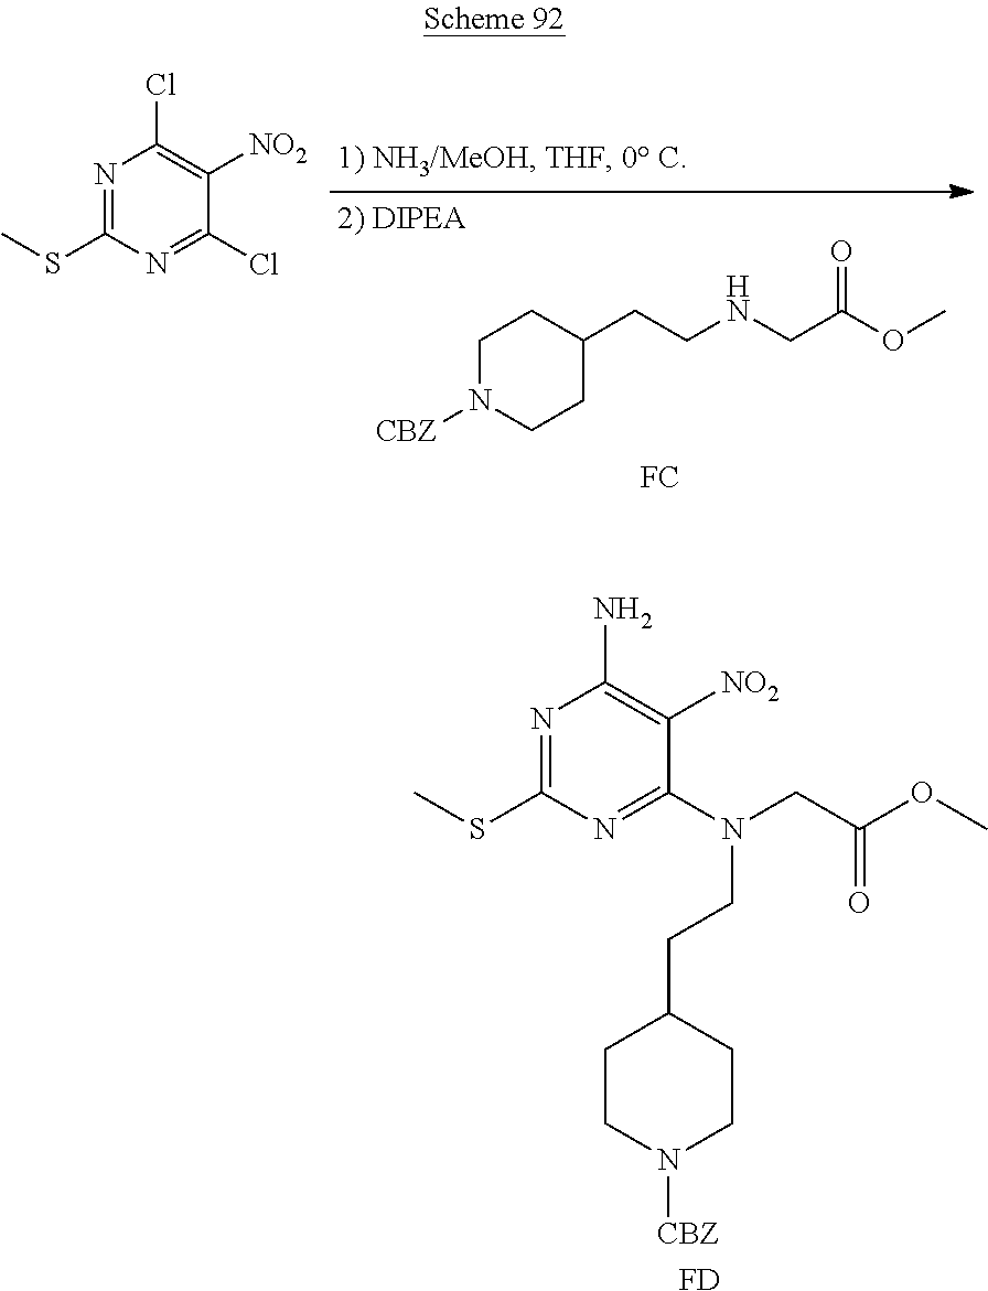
C1N([CBZ])CCC(CCNCC(=O)OC)C1.[FC].N1=C(SC)N=C(Cl)C([NO2])=C1Cl.N1=C(SC)N=C(N(CC(OC)=O)CCC2CCN([CBZ])CC2)C([NO2])=C1N.[FD]
